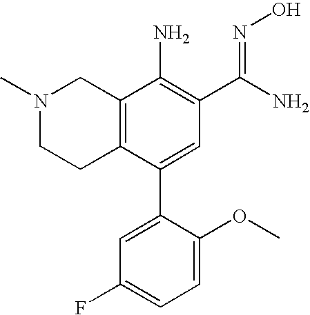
C12=C(C(C3=CC(F)=CC=C3OC)=CC(C(N)=NO)=C1N)CCN(C)C2
